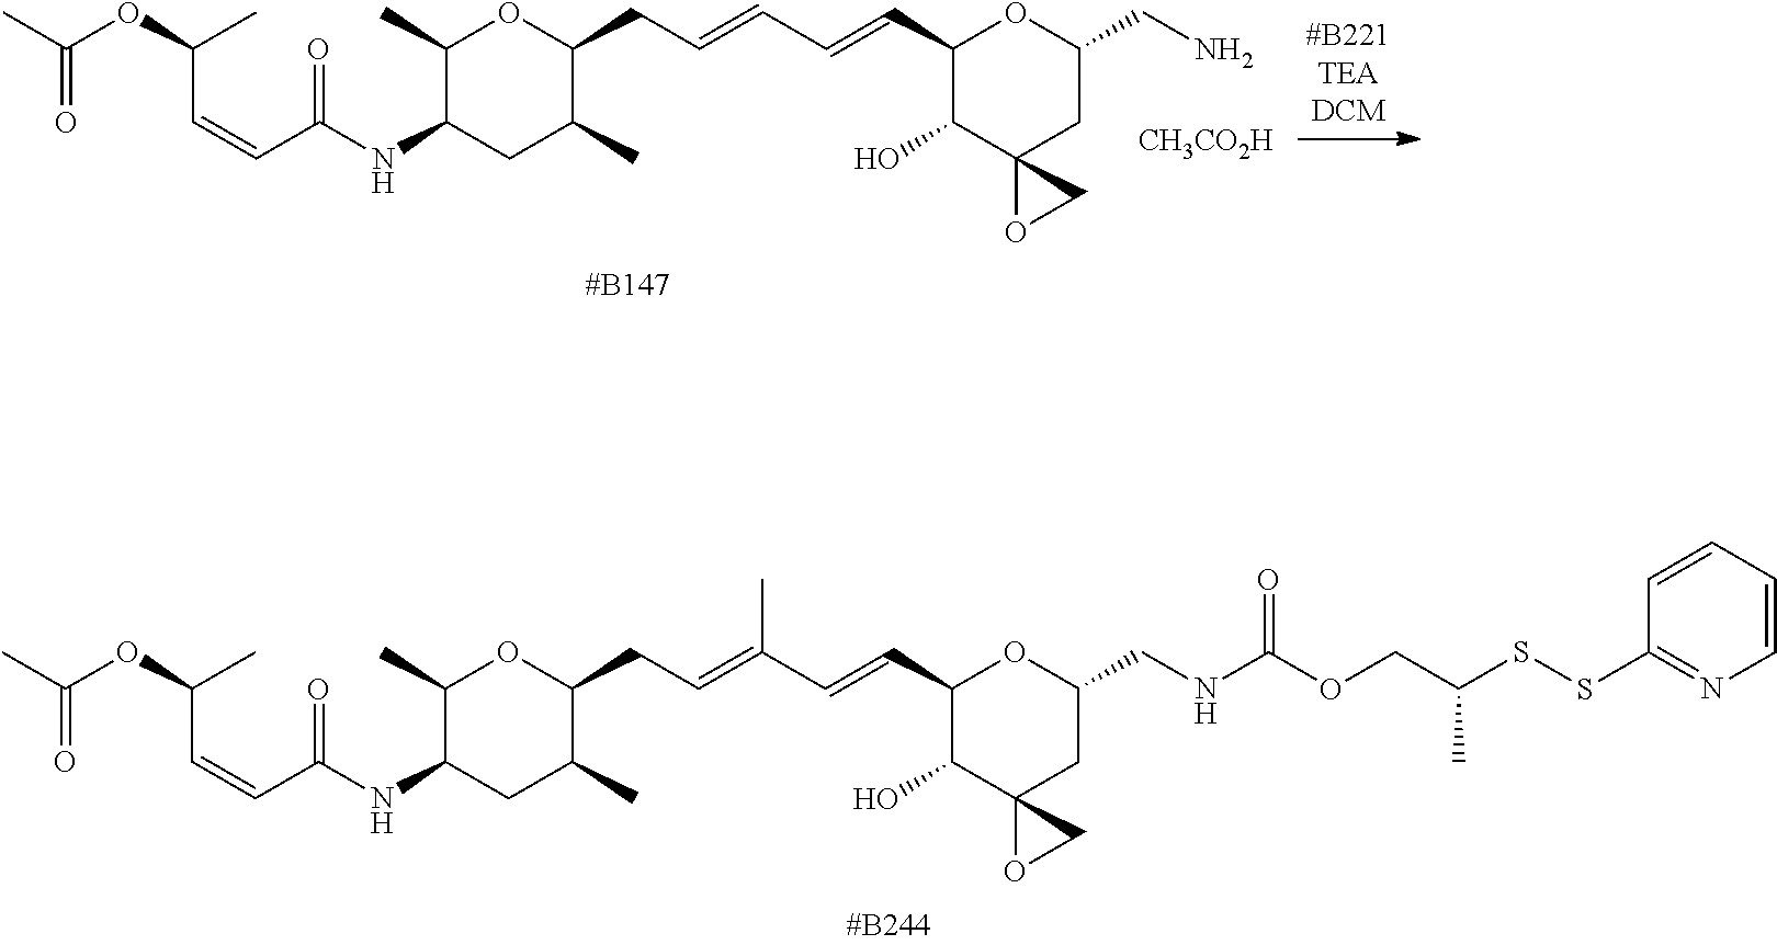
C1(C)C(NC(C=CC(OC(C)=O)C)=O)CC(C)C(CC=CC=CC2C(O)C3(CC(CN)O2)OC3)O1.[CH3CO2H].C1(C)C(NC(C=CC(OC(C)=O)C)=O)CC(C)C(CC=C(C=CC2C(O)C3(CC(CNC(OCC(SSC4=NC=CC=C4)C)=O)O2)OC3)C)O1
